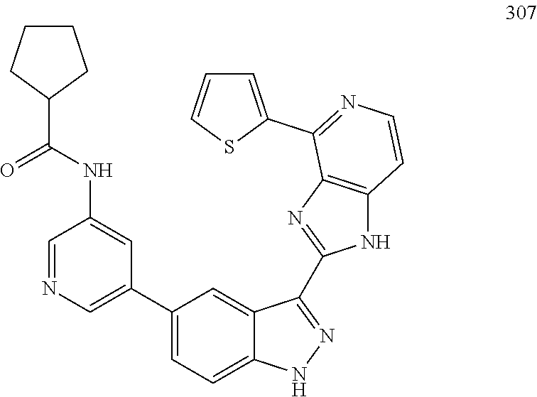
C1=NC=C(C2=CC=C3C(=C2)C(C2=NC4=C(N2)C=CN=C4C2=CC=CS2)=NN3)C=C1NC(=O)C1CCCC1
